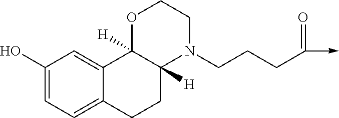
C1(O)=CC=C2C(=C1)C1([H])C([H])(CC2)N(CCCC(->C)=O)CCO1
